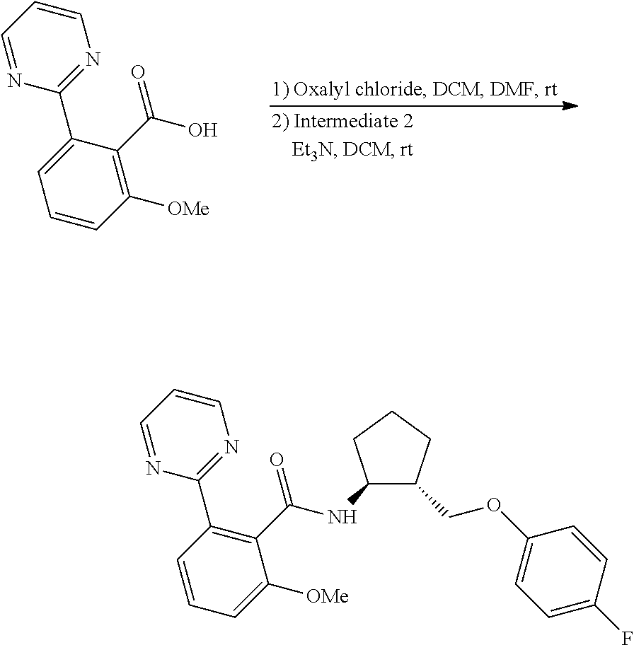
C1(NC(C2=C(C3=NC=CC=N3)C=CC=C2[OMe])=O)C(COC2=CC=C(F)C=C2)CCC1.C1=C(C2=NC=CC=N2)C(C(=O)O)=C([OMe])C=C1
